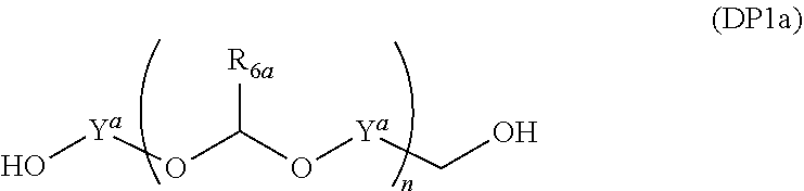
O[Ya]OC(O[Ya]CO)[R6a]
